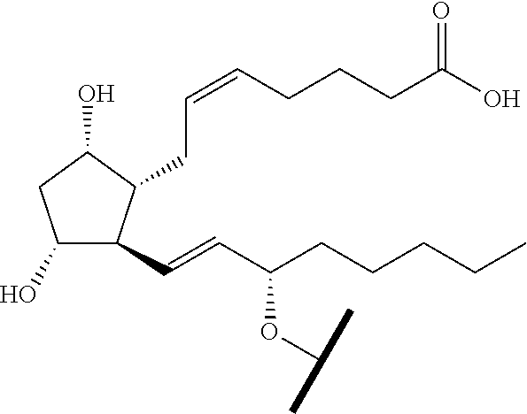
C1(O)C(C=CC(CCCCC)OC(C)C)C(CC=CCCCC(O)=O)C(O)C1
